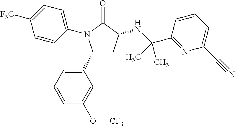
C1(C2=CC=CC(O[CF3])=C2)CC(NC(C2=NC(C#N)=CC=C2)(C)C)C(=O)N1C1=CC=C([F3C])C=C1
